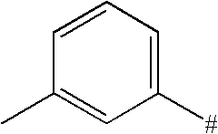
C1=CC=C([#])C=C1C
